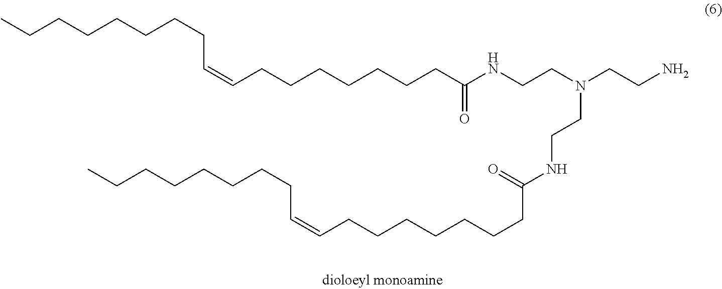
CCCCCCCCC=CCCCCCCCC(NCCN(CCN)CCNC(CCCCCCCC=CCCCCCCCC)=O)=O
